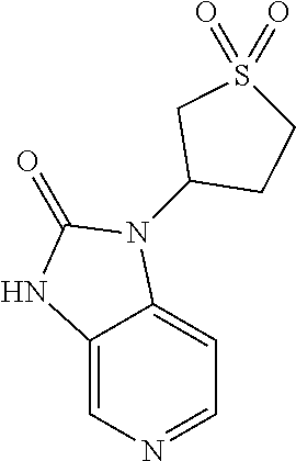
C12=CN=CC=C1N(C1CCS(=O)(=O)C1)C(=O)N2
